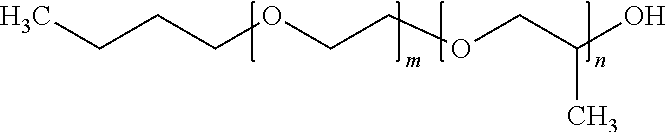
CCCCOCCOCC(O)C
